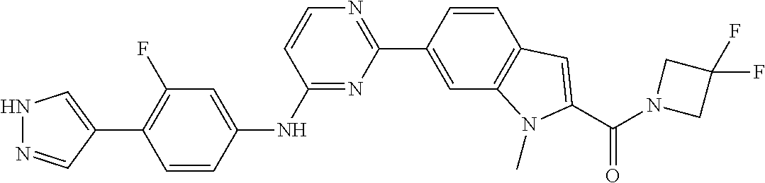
N1=C(NC2=CC(F)=C(C3=CNN=C3)C=C2)C=CN=C1C1=CC2=C(C=C1)C=C(C(=O)N1CC(F)(F)C1)N2C
